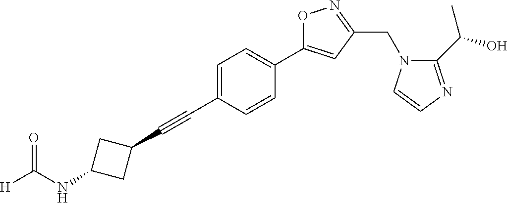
C1=C(C#CC2CC(NC([H])=O)C2)C=CC(C2=CC(CN3C(C(O)C)=NC=C3)=NO2)=C1
